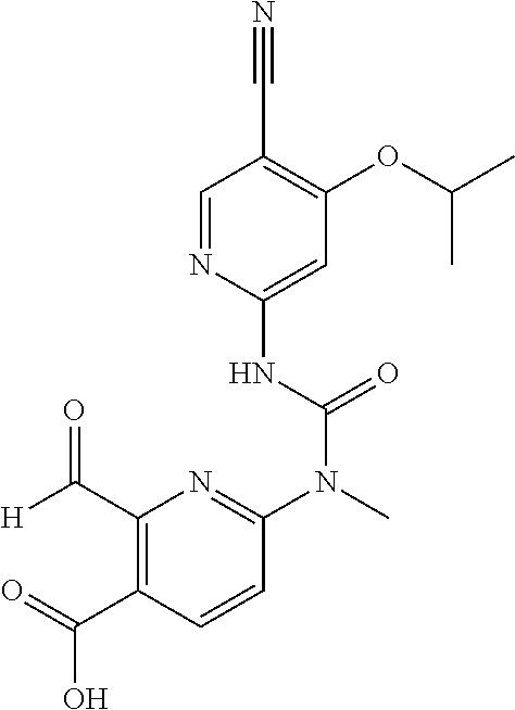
C1=NC(NC(N(C)C2=NC(C([H])=O)=C(C(O)=O)C=C2)=O)=CC(OC(C)C)=C1C#N
